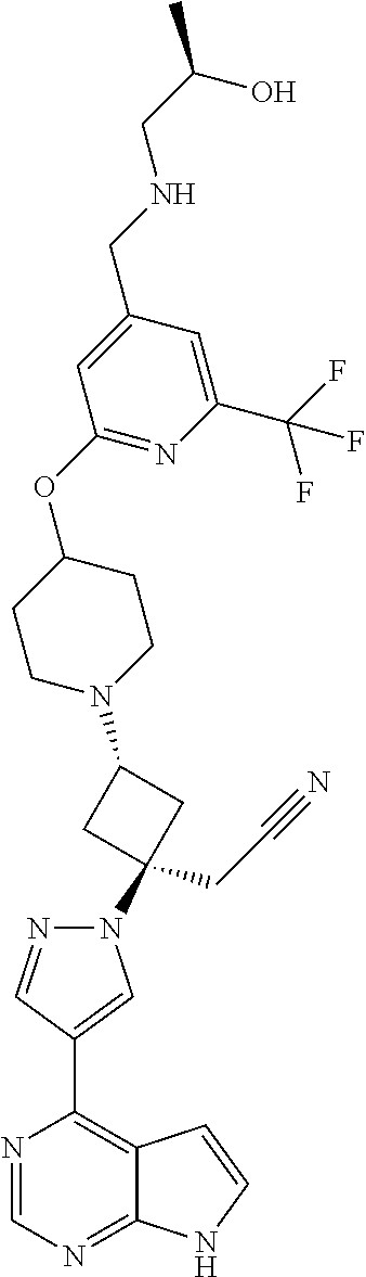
C1(C2=CN(C3(CC#N)CC(N4CCC(OC5=NC(C(F)(F)F)=CC(CNCC(C)O)=C5)CC4)C3)N=C2)=C2C(=NC=N1)NC=C2
